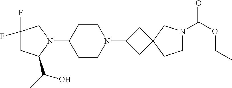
C1(F)(F)CC(C(O)C)N(C2CCN(C3CC4(C3)CCN(C(OCC)=O)C4)CC2)C1
